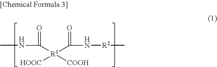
CNC(=O)[R1]([COOH])(C(=O)N[R2]C)[HOOC]
